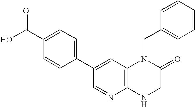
C1(C2=CC3=C(N=C2)NCC(=O)N3CC2=CC=CC=C2)=CC=C(C(O)=O)C=C1
